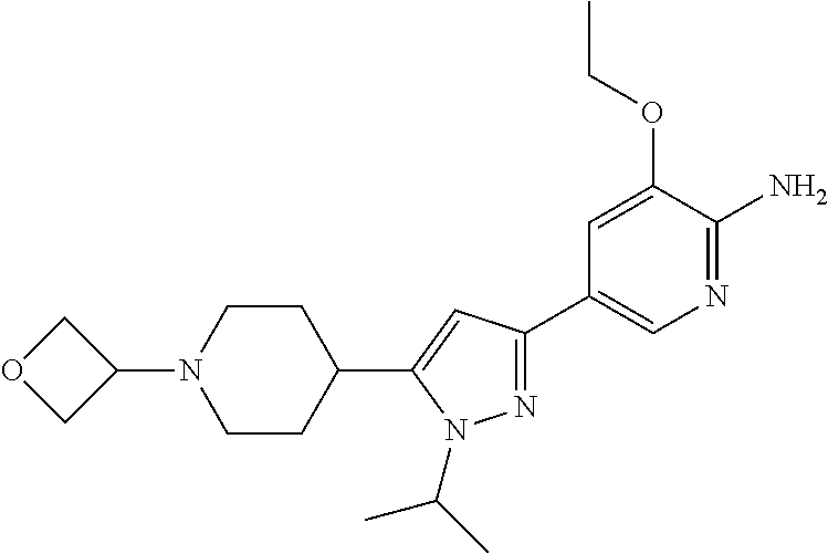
N1=C(C2=CN=C(N)C(OCC)=C2)C=C(C2CCN(C3COC3)CC2)N1C(C)C
